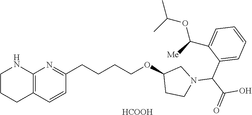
C12=C(C=CC(CCCCOC3CCN(C(C(=O)O)C4=CC=CC=C4C([Me])OC(C)C)C3)=N1)CCCN2.[HCOOH]
